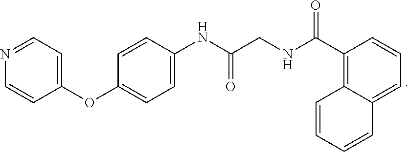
C1(OC2=CC=C(NC(CNC(C3=C4C(=CC=C3)C=CC=C4)=O)=O)C=C2)=CC=NC=C1
